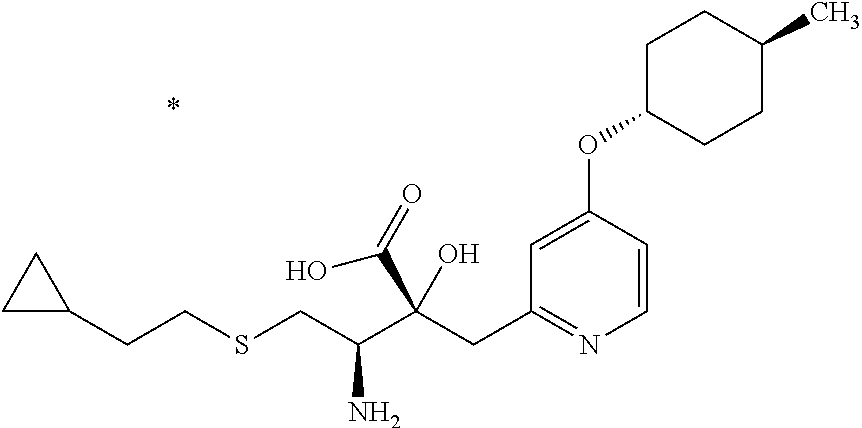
C1=CC(OC2CCC(C)CC2)=CC(CC(C(CSCCC2CC2)N)(C(=O)O)O)=N1
